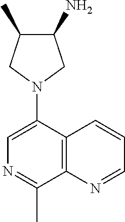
C1(N)C(C)CN(C2=CN=C(C)C3=C2C=CC=N3)C1
